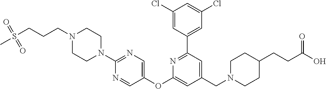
C1(Cl)=CC(C2=NC(OC3=CN=C(N4CCN(CCCS(=O)(=O)C)CC4)N=C3)=CC(CN3CCC(CCC(O)=O)CC3)=C2)=CC(Cl)=C1
